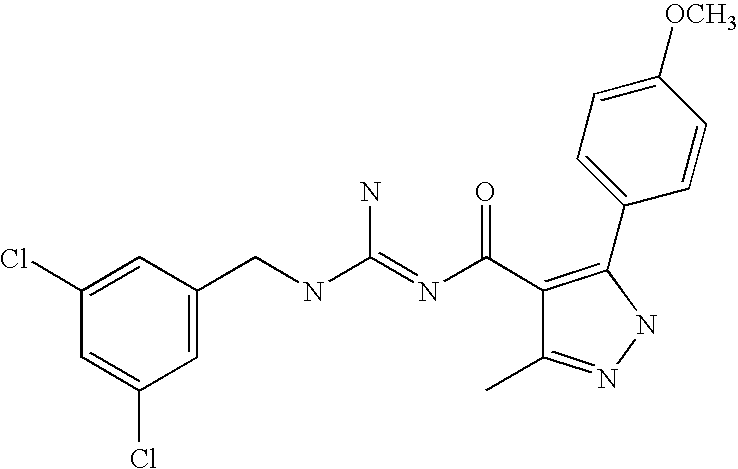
C1=C(CNC(=NC(C2=C(C3=CC=C([OCH3])C=C3)NN=C2C)=O)N)C=C(Cl)C=C1Cl
